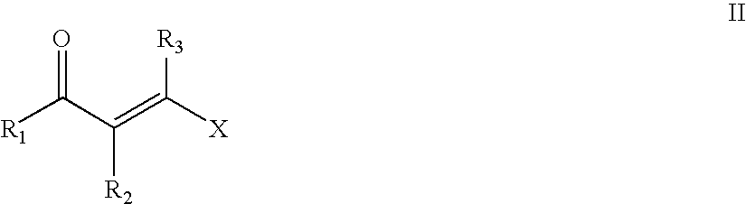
[R1]C(C(=C([X])[R3])[R2])=O
